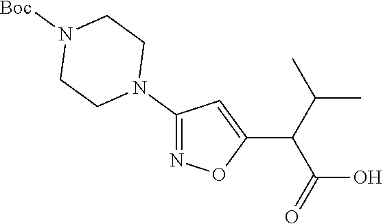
C1(N2CCN([Boc])CC2)=NOC(C(C(C)C)C(=O)O)=C1
